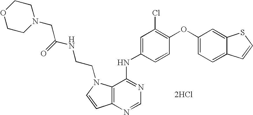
[2HCl].C12=C(N=CN=C1NC1=CC(Cl)=C(OC3=CC=C4C(=C3)SC=C4)C=C1)C=CN2CCNC(=O)CN1CCOCC1
